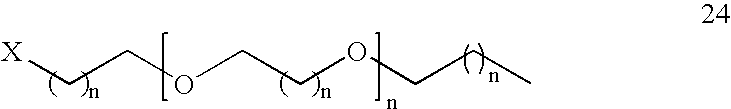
[X]CCOCCOCCC
